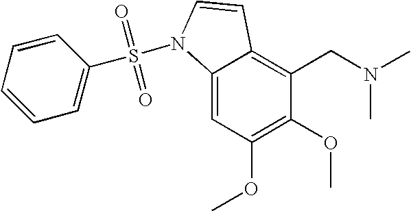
C1(OC)=C(OC)C=C2C(=C1CN(C)C)C=CN2S(=O)(=O)C1=CC=CC=C1
